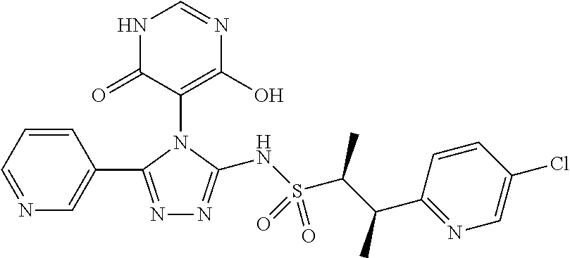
N1=CC=CC(C2=NN=C(NS(C(C(C3=NC=C(Cl)C=C3)C)C)(=O)=O)N2C2=C(O)N=CNC2=O)=C1
